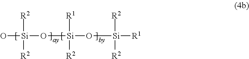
O[Si](O[Si](O[Si]([R1])([R2])[R2])([R1])[R2])([R2])[R2]
